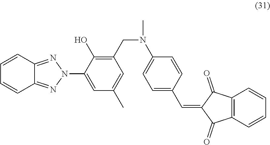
C12=NN(C3=CC(C)=CC(CN(C)C4=CC=C(C=C5C(=O)C6=C(C5=O)C=CC=C6)C=C4)=C3O)N=C1C=CC=C2
